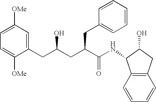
C12=C(C=CC=C1)C(NC(C(CC(CC1=CC([OMe])=CC=C1[OMe])O)CC1=CC=CC=C1)=O)C(O)C2
